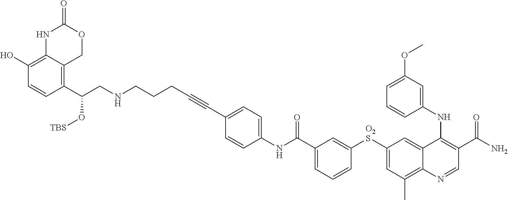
C1=CC(C(CNCCCC#CC2=CC=C(NC(C3=CC=CC([O2S]C4=CC(C)=C5C(=C4)C(NC4=CC(OC)=CC=C4)=C(C(N)=O)C=N5)=C3)=O)C=C2)O[TBS])=C2C(=C1O)NC(=O)OC2
